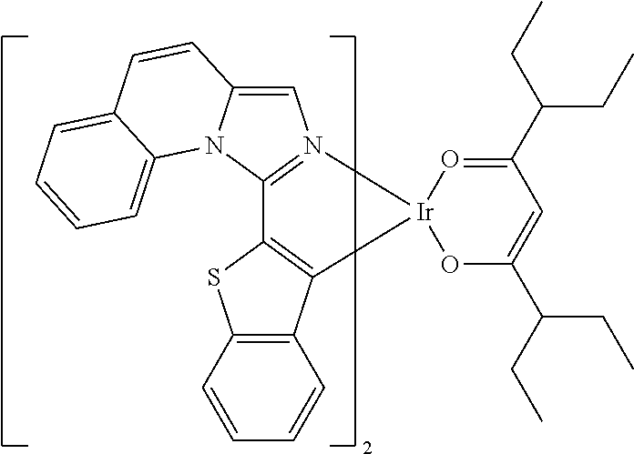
C1=C2N(C3=N1[Ir]1(O=C(C(CC)CC)C=C(C(CC)CC)O1)C1=C3SC3=C1C=CC=C3)C1=CC=CC=C1C=C2
